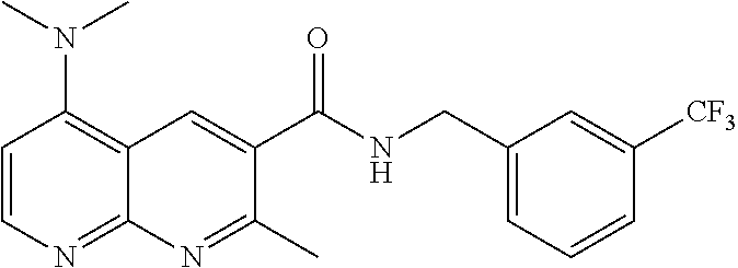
C1(CNC(C2=CC3=C(N(C)C)C=CN=C3N=C2C)=O)=CC=CC([CF3])=C1
